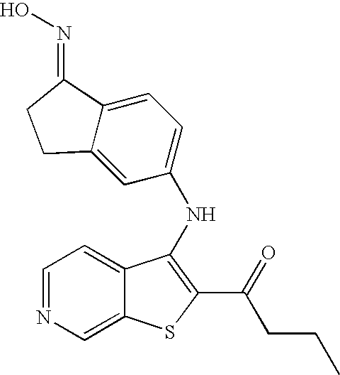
N1=CC=C2C(=C1)SC(C(CCC)=O)=C2NC1=CC=C2C(=C1)CCC2=NO
